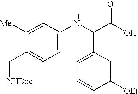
C1=C(NC(C(O)=O)C2=CC=CC([OEt])=C2)C=C([Me])C(C[NHBoc])=C1
